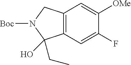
C12=C(C=C(F)C([OMe])=C1)C(O)(CC)N([Boc])C2
